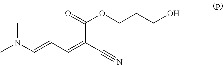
CN(C=CC=C(C#N)C(=O)OCCCO)C
